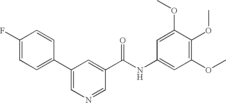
C1=C(F)C=CC(C2=CN=CC(C(NC3=CC(OC)=C(OC)C(OC)=C3)=O)=C2)=C1
